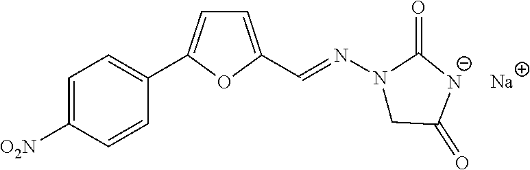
C1=C([O2N])C=CC(C2=CC=C(C=NN3CC(=O)NC3=O)O2)=C1.[Na]
